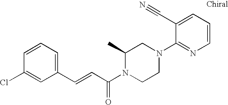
C1=CC=C(C=CC(N2CCN(C3=NC=CC=C3C#N)CC2C)=O)C=C1Cl
